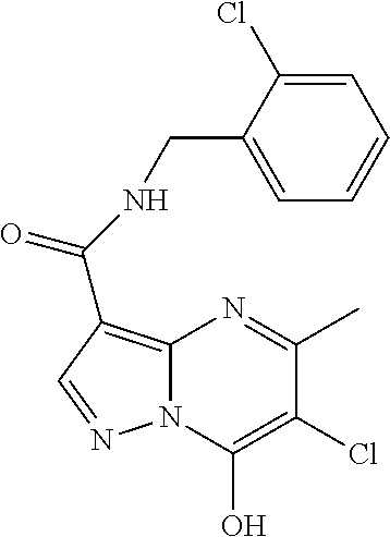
C12=C(C(NCC3=CC=CC=C3Cl)=O)C=NN1C(O)=C(Cl)C(C)=N2
